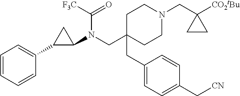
C1C(CC2=CC=C(C[CN])C=C2)(CN(C2CC2C2=CC=CC=C2)C([F3C])=O)CCN(CC2([CO2tBu])CC2)C1
